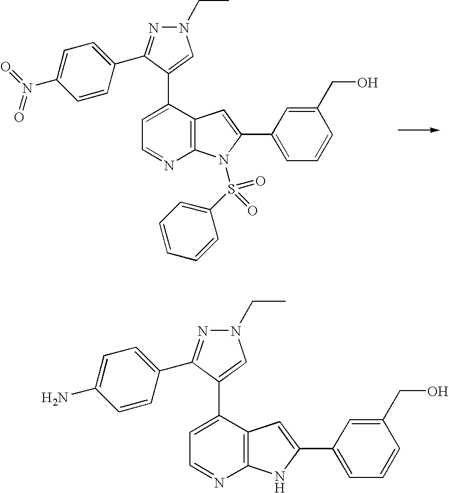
C1(C2=CN(CC)N=C2C2=CC=C(N(=O)=O)C=C2)=CC=NC2=C1C=C(C1=CC=CC(CO)=C1)N2S(C1=CC=CC=C1)(=O)=O.C1(C2=CN(CC)N=C2C2=CC=C(N)C=C2)=CC=NC2=C1C=C(C1=CC=CC(CO)=C1)N2
